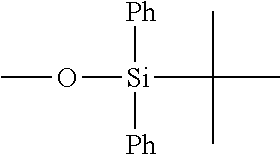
CO[Si](C(C)(C)C)([Ph])[Ph]
